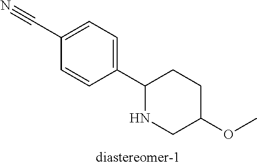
C1(C2CCC(OC)CN2)=CC=C(C#N)C=C1
